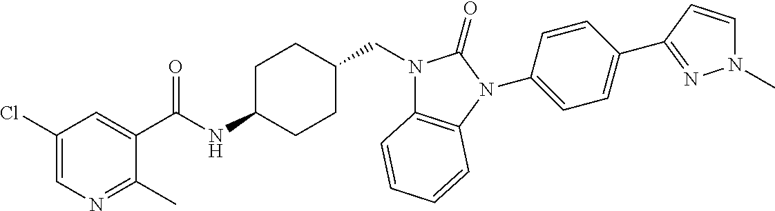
C1(Cl)=CN=C(C)C(C(NC2CCC(CN3C4=C(N(C5=CC=C(C6=NN(C)C=C6)C=C5)C3=O)C=CC=C4)CC2)=O)=C1
